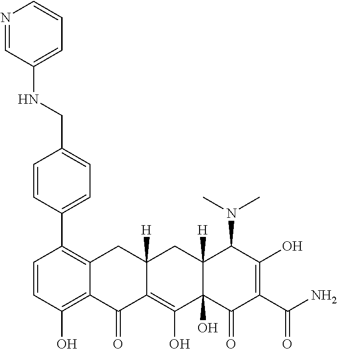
C1=CC(O)=C2C(=C1C1=CC=C(CNC3=CC=CN=C3)C=C1)CC1([H])C(=C(O)C3(O)C([H])(C1)C(N(C)C)C(O)=C(C(N)=O)C3=O)C2=O
